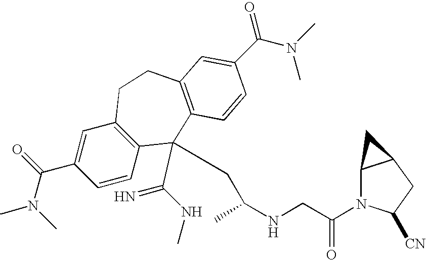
CN(C(C1=CC2=C(C=C1)C(C(NC)=N)(CC(NCC(N1C3C(CC1[CN])C3)=O)C)C1=C(CC2)C=C(C(N(C)C)=O)C=C1)=O)C
